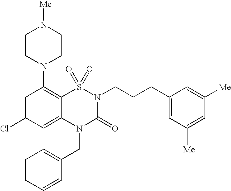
C1=C(Cl)C=C2C(=C1N1CCN([Me])CC1)S(=O)(=O)N(CCCC1=CC([Me])=CC([Me])=C1)C(=O)N2CC1=CC=CC=C1
